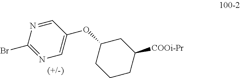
BrC1=NC=C(OC2CCCC([COOi-Pr])C2)C=N1
